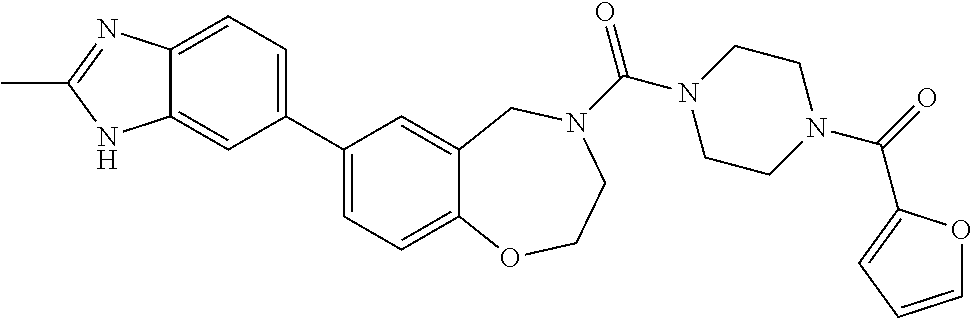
C1(C2=CC=C3C(=C2)NC(C)=N3)=CC=C2C(=C1)CN(C(N1CCN(C(=O)C3=CC=CO3)CC1)=O)CCO2
